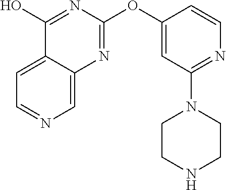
C1=C2C(=CN=C1)N=C(OC1=CC(N3CCNCC3)=NC=C1)N=C2O
